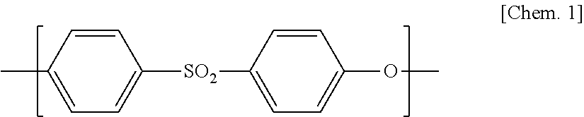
CC1=CC=C([SO2]C2=CC=C(OC)C=C2)C=C1
